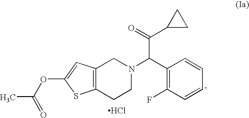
C12=C(CCN(C(C3=C(F)C=CC=C3)C(=O)C3CC3)C1)SC(OC(C)=O)=C2.Cl
